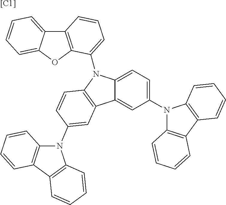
C12=C(OC3=CC=CC=C13)C(N1C3=CC=C(N4C5=C(C6=C4C=CC=C6)C=CC=C5)C=C3C3=C1C=CC(N1C4=C(C5=C1C=CC=C5)C=CC=C4)=C3)=CC=C2.[[C1]]
